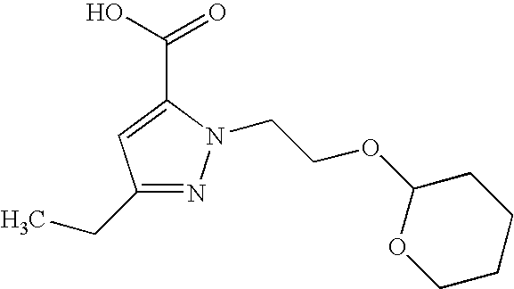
C1(CC)=NN(CCOC2OCCCC2)C(C(O)=O)=C1
